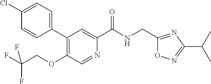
C1(CNC(C2=CC(C3=CC=C(Cl)C=C3)=C(OCC(F)(F)F)C=N2)=O)=NC(C(C)C)=NO1
